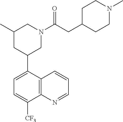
C1=C(C2CN(C(=O)CC3CCN(C)CC3)CC(C)C2)C2=C(C([CF3])=C1)N=CC=C2
